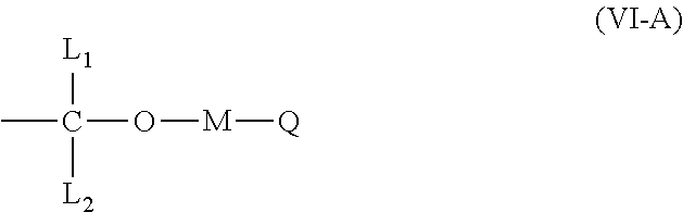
C(O[M][Q])(C)([L1])[L2]
